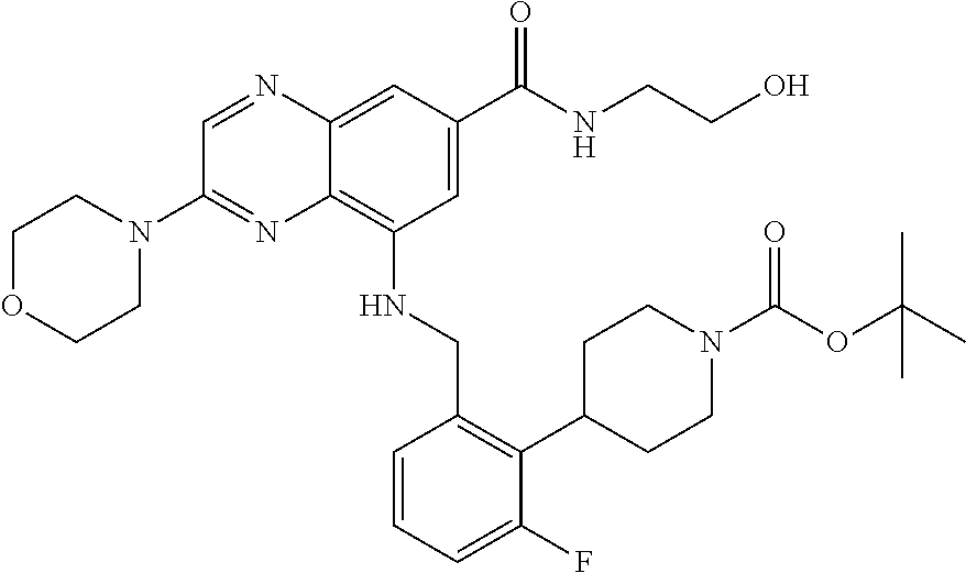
C1=C(C(NCCO)=O)C=C2C(=C1NCC1=C(C3CCN(C(OC(C)(C)C)=O)CC3)C(F)=CC=C1)N=C(N1CCOCC1)C=N2
